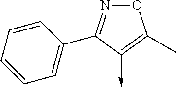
O1N=C(C2=CC=CC=C2)C(->C)=C1C
